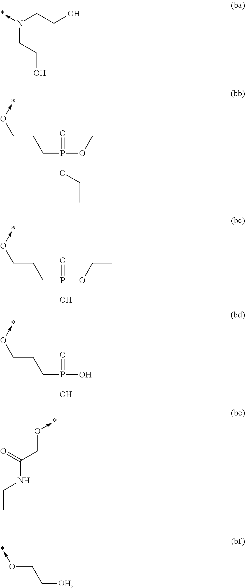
*-N(CCO)CCO.O(CCCP(OCC)(OCC)=O)->*.O(CCCP(OCC)(O)=O)->*.O(CCCP(O)(O)=O)->*.*-OCC(NCC)=O.*-OCC[OH]
